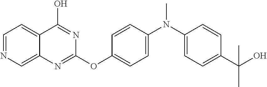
C1=NC=C2C(=C1)C(O)=NC(OC1=CC=C(N(C)C3=CC=C(C(O)(C)C)C=C3)C=C1)=N2
